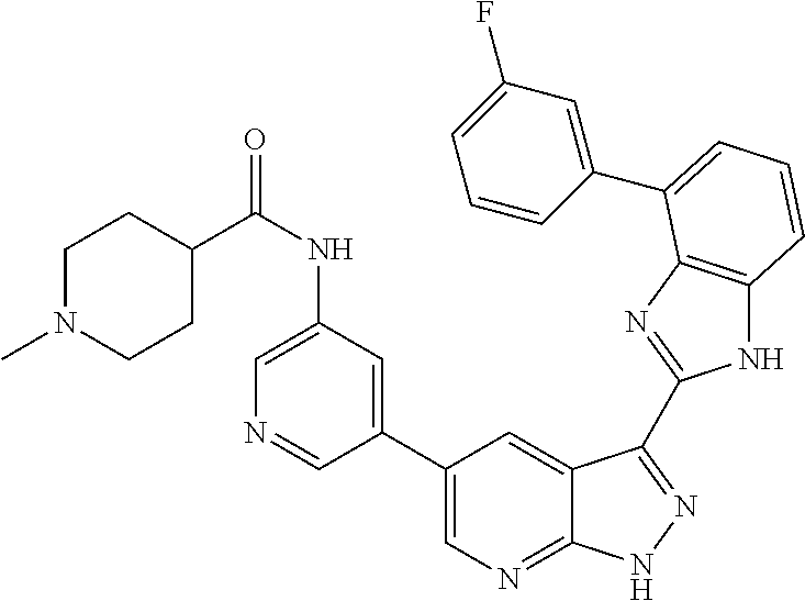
C1(C2=CN=C3C(=C2)C(C2=NC4=C(N2)C=CC=C4C2=CC(F)=CC=C2)=NN3)=CC(NC(C2CCN(C)CC2)=O)=CN=C1
